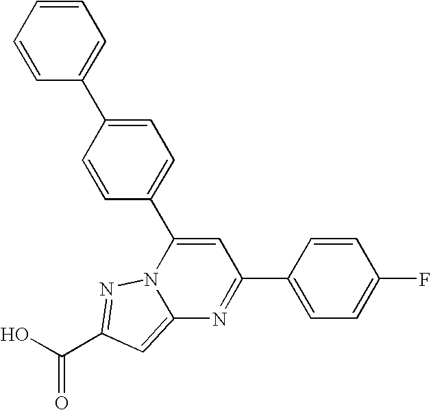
O=C(O)C1=NN2C(=C1)N=C(C1=CC=C(F)C=C1)C=C2C1=CC=C(C2=CC=CC=C2)C=C1
